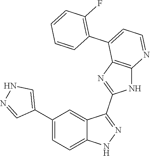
C1(C2=CC=C3C(=C2)C(C2=NC4=C(N2)N=CC=C4C2=C(F)C=CC=C2)=NN3)=CNN=C1
